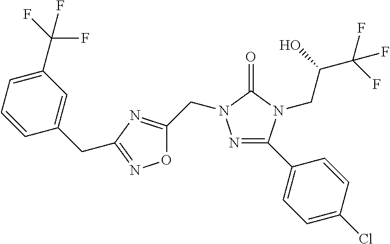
N1=C(C2=CC=C(Cl)C=C2)N(CC(C(F)(F)F)O)C(=O)N1CC1=NC(CC2=CC(C(F)(F)F)=CC=C2)=NO1
